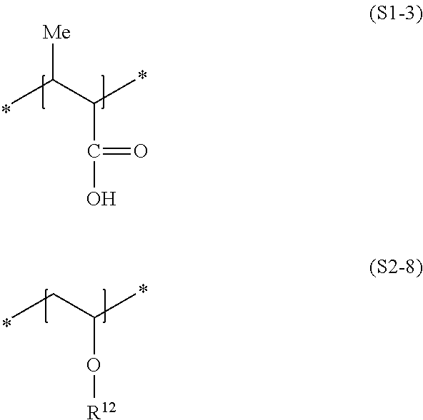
CCC(O[R12])C.CC(C(C(O)=O)C)[Me]
